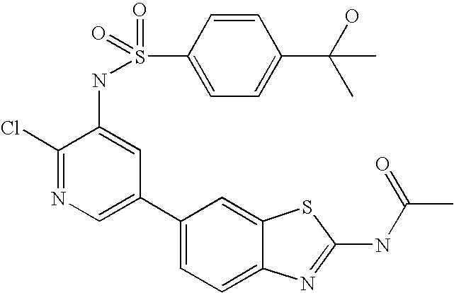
C1(C2=CN=C(Cl)C(NS(=O)(=O)C3=CC=C(C(O)(C)C)C=C3)=C2)=CC=C2C(=C1)SC(NC(C)=O)=N2
